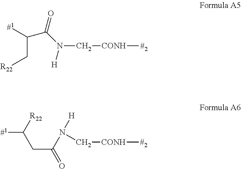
[#1]C(C[R22])C(N([H])C[CONH][#2])=O.N(C[CONH][#2])([H])C(=O)CC([#1])[R22]
